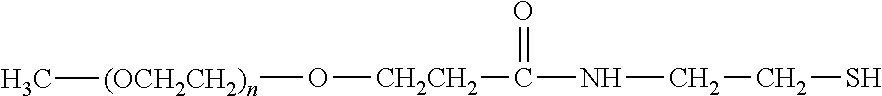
O([(OCH2CH2)n]C)[CH2CH2]C(NCCS)=O
